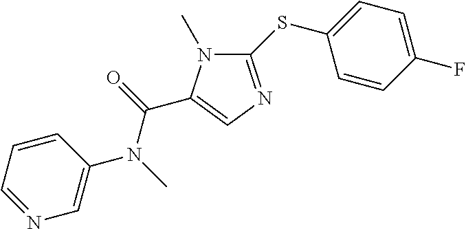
C1(SC2=CC=C(F)C=C2)=NC=C(C(=O)N(C)C2=CN=CC=C2)N1C
